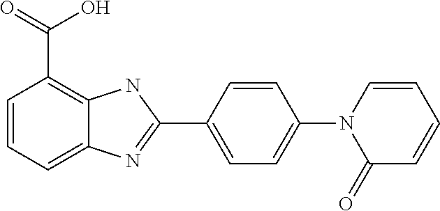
C1=CC=C2C(=C1C(=O)O)NC(C1=CC=C(N3C(=O)C=CC=C3)C=C1)=N2
